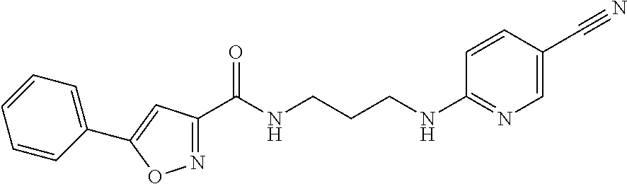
N1=C(C(NCCCNC2=NC=C(C#N)C=C2)=O)C=C(C2=CC=CC=C2)O1
